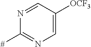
N1=CC([OCF3])=CN=C1[#]
